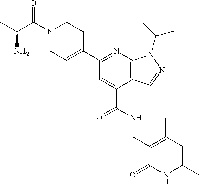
N1=C(C2=CCN(C(=O)C(N)C)CC2)C=C(C(NCC2=C(C)C=C(C)NC2=O)=O)C2=C1N(C(C)C)N=C2
